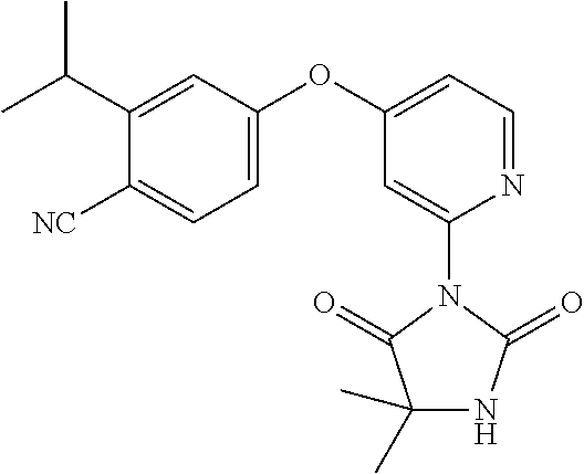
C1=C(C(C)C)C([NC])=CC=C1OC1=CC=NC(N2C(=O)C(C)(C)NC2=O)=C1
